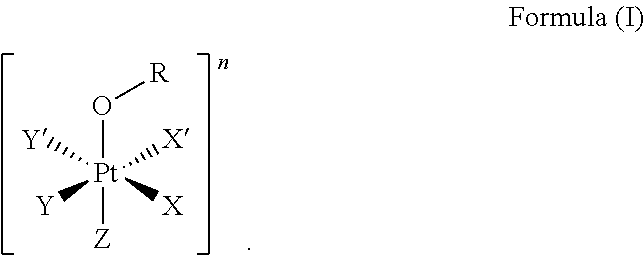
O([Pt]([Z])([X])([X])([Y])[Y])[R]
